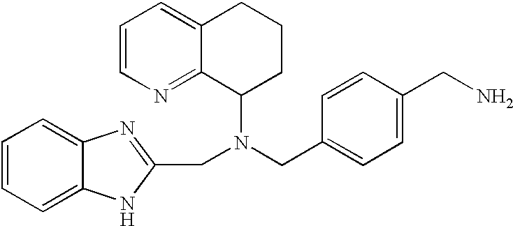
C1=CN=C2C(=C1)CCCC2N(CC1=CC=C(CN)C=C1)CC1=NC2=CC=CC=C2N1
